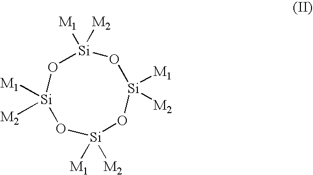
[Si]1([M1])([M2])O[Si]([M1])([M2])O[Si]([M1])([M2])O[Si]([M1])([M2])O1
